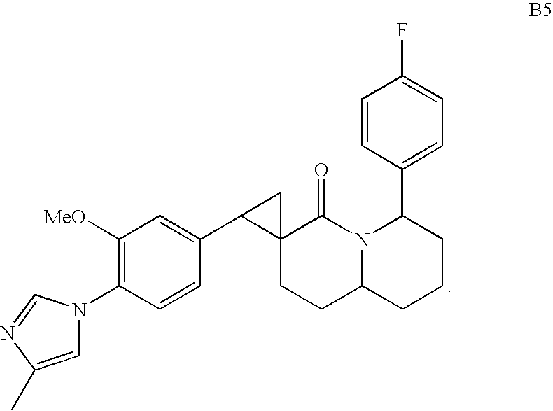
C12N(C(C3=CC=C(F)C=C3)CCC1)C(=O)C1(C(C3=CC([MeO])=C(N4C=C(C)N=C4)C=C3)C1)CC2
